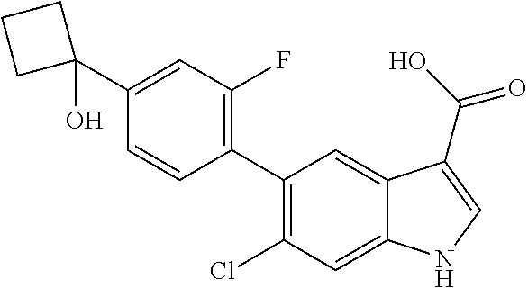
C1(C2=C(F)C=C(C3(O)CCC3)C=C2)=C(Cl)C=C2C(=C1)C(C(O)=O)=CN2
